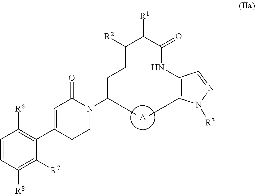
C1=CC([R8])=C([R7])C(C2=CC(=O)N(C(CCC(C(C(=O)NC3=C(C)N([R3])N=C3)[R1])[R2])C)CC2)=C1[R6].[A]
